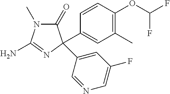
N1(C)C(=O)C(C2=CC(C)=C(OC(F)F)C=C2)(C2=CC(F)=CN=C2)N=C1N
